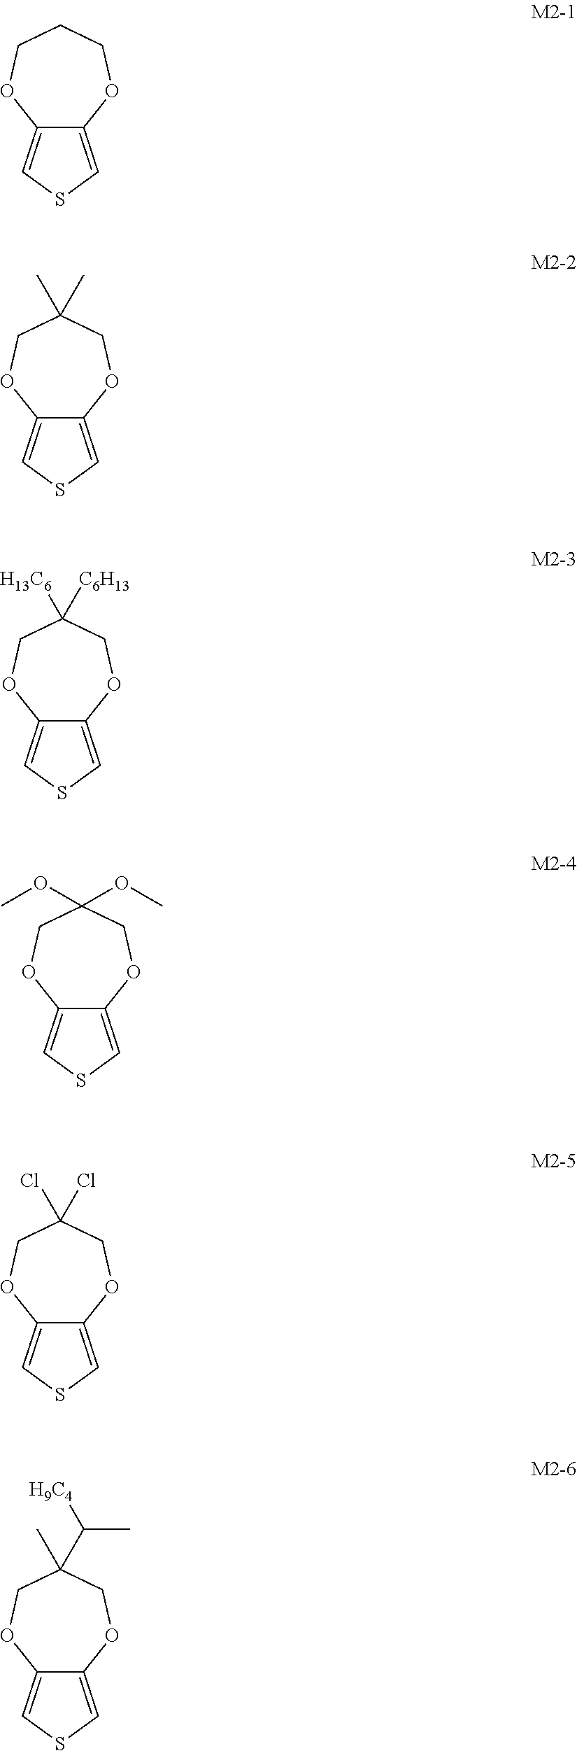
C12=CSC=C1OCCCO2.C12=CSC=C1OCC(C)(C)CO2.C12=CSC=C1OCC([H13C6])([C6H13])CO2.C12=CSC=C1OCC(OC)(OC)CO2.C12=CSC=C1OCC(Cl)(Cl)CO2.C12=CSC=C1OCC(C)(C([H9C4])C)CO2
